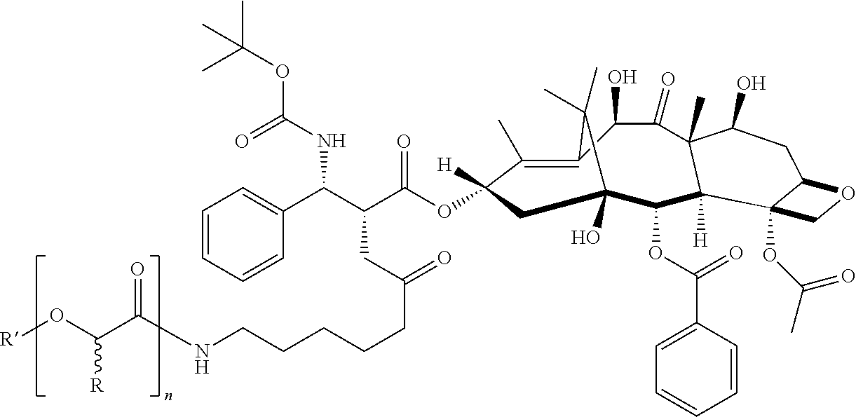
C1(C)=C2C(O)C(=O)C3(C)C([H])(C(OC(C4=CC=CC=C4)=O)C(O)(CC1([H])OC(C(C(C1=CC=CC=C1)NC(OC(C)(C)C)=O)CC(CCCCCNC(C(O[R])[R])=O)=O)=O)C2(C)C)C1(OC(C)=O)C(CC3O)OC1
